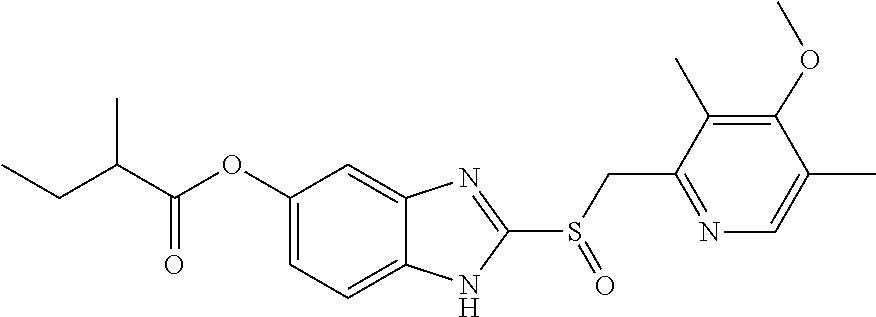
O(C1=CC=C2NC(S(CC3=NC=C(C)C(OC)=C3C)=O)=NC2=C1)C(C(CC)C)=O
